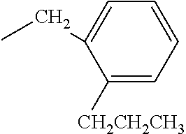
C1([CH2CH2CH3])=CC=CC=C1CC
